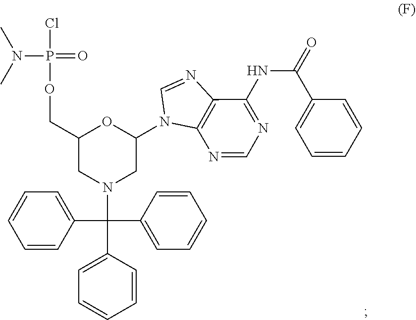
O1C(COP(Cl)(=O)N(C)C)CN(C(C2=CC=CC=C2)(C2=CC=CC=C2)C2=CC=CC=C2)CC1N1C2=C(N=C1)C(NC(C1=CC=CC=C1)=O)=NC=N2
